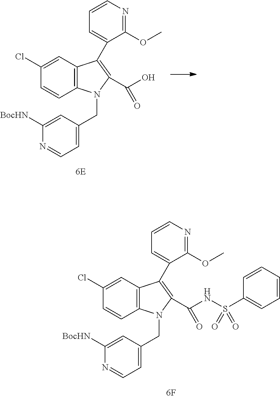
C12=C(C=C(Cl)C=C1)C(C1=CC=CN=C1OC)=C(C(NS(C1=CC=CC=C1)(=O)=O)=O)N2CC1=CC=NC([BocHN])=C1.C12=C(C=C(Cl)C=C1)C(C1=CC=CN=C1OC)=C(C(O)=O)N2CC1=CC=NC([BocHN])=C1
